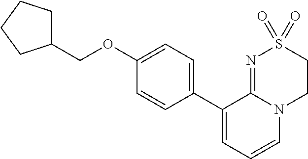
C1(OCC2CCCC2)=CC=C(C2=CC=CN3C2=NS(=O)(=O)CC3)C=C1
